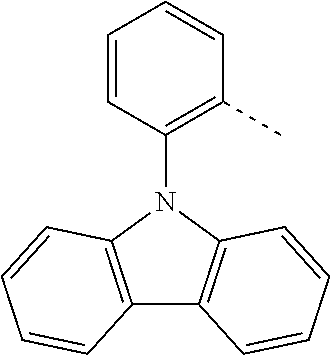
C12=C(N(C3=C(C)C=CC=C3)C3=C1C=CC=C3)C=CC=C2
